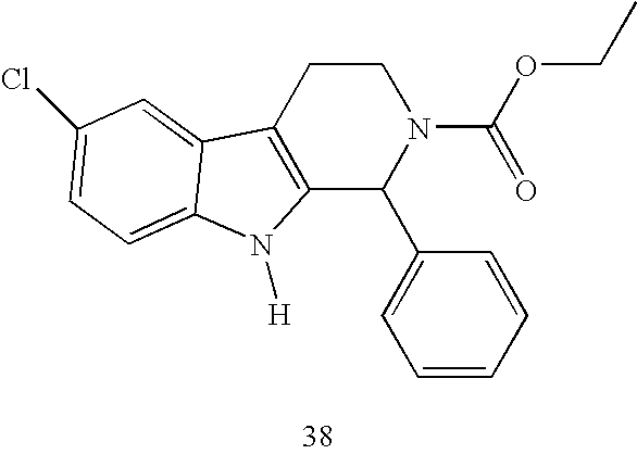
C12=C(CCN(C(=O)OCC)C1C1=CC=CC=C1)C1=CC(Cl)=CC=C1N2[H]
